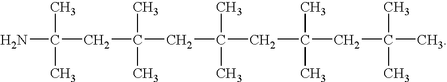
CC(N)(C)CC(C)(C)CC(C)(C)CC(C)(C)CC(C)(C)C
